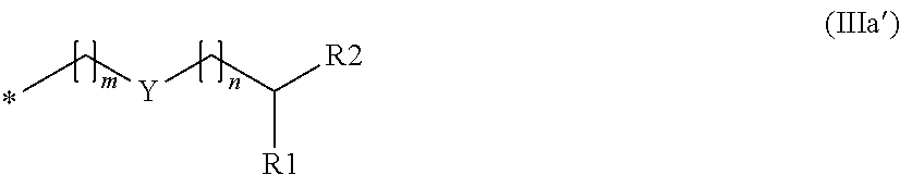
[R1]C(C[Y]CC)[R2]
